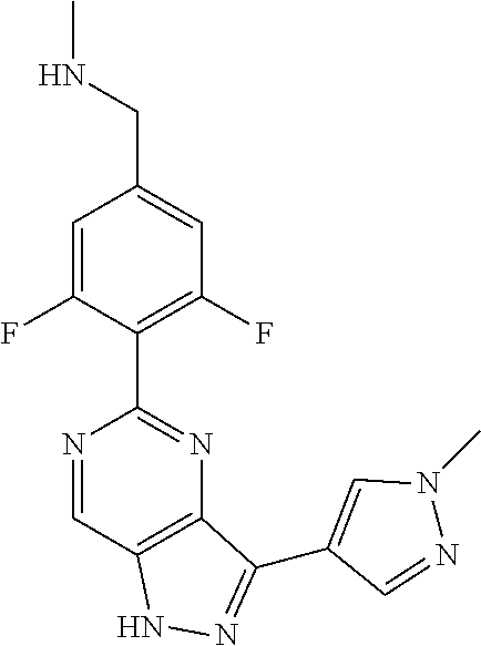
C12=C(C=NC(C3=C(F)C=C(CNC)C=C3F)=N1)NN=C2C1=CN(C)N=C1
